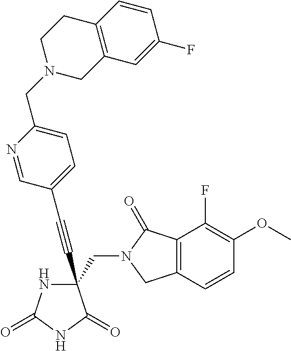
C(#CC1(CN2C(=O)C3=C(C2)C=CC(OC)=C3F)NC(=O)NC1=O)C1=CC=C(CN2CC3=C(CC2)C=CC(F)=C3)N=C1
